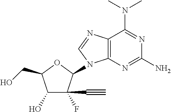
C12=C(N=C(N)N=C1N(C)C)N(C1OC(CO)C(O)C1(C#C)F)C=N2
